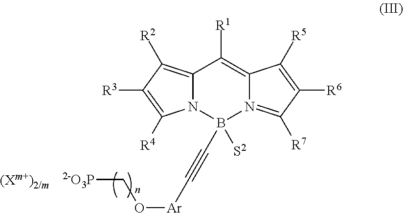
C12=C([R2])C([R3])=C([R4])N1B([S2])(C#C[Ar]OC[2-O3P])N1=C([R7])C([R6])=C([R5])C1=C2[R1]
